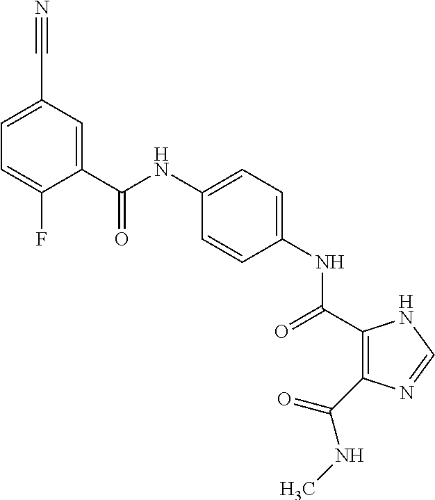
C(NC1=CC=C(NC(=O)C2=C(C(NC)=O)N=CN2)C=C1)(=O)C1=CC(C#N)=CC=C1F
